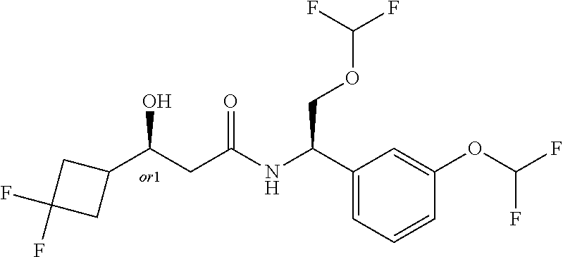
C1=C(C(NC(CC(C2CC(F)(F)C2)O)=O)COC(F)F)C=C(OC(F)F)C=C1
